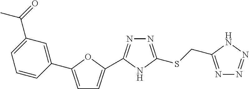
N1=C(SCC2=NN=NN2)NC(C2=CC=C(C3=CC(C(=O)C)=CC=C3)O2)=N1
